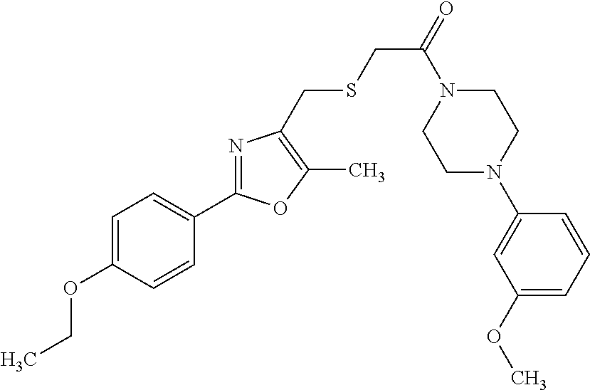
C1=C(OCC)C=CC(C2=NC(CSCC(=O)N3CCN(C4=CC(OC)=CC=C4)CC3)=C(C)O2)=C1
